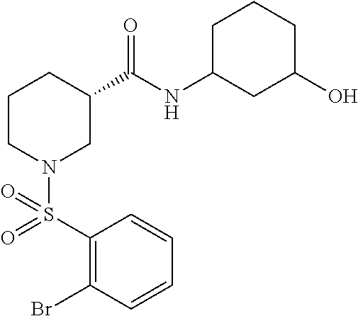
C1(S(=O)(N2CC(C(NC3CC(O)CCC3)=O)CCC2)=O)=C(Br)C=CC=C1
